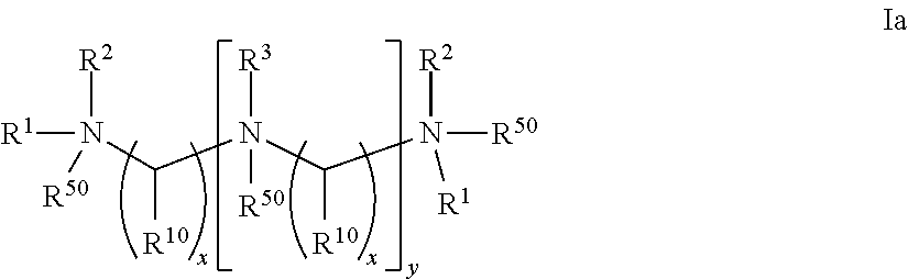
N(C(N(C(N([R50])([R2])[R1])[R10])([R3])[R50])[R10])([R1])([R2])[R50]
